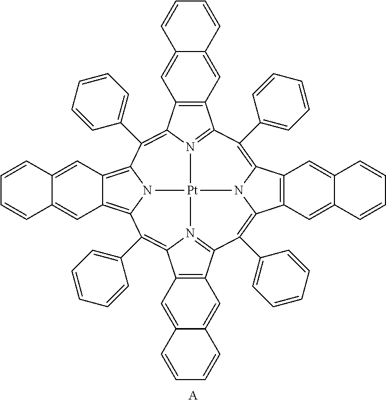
C1=CC2=CC3=C(C=C2C=C1)C1=N2C3=C(C3=CC=CC=C3)C3=C4C=C5C=CC=CC5=CC4=C4N3[Pt]23N2=C(C5=C(C=C6C=CC=CC6=C5)C2=C4C2=CC=CC=C2)C(C2=CC=CC=C2)=C2C4=C(C=C5C(=C4)C=CC=C5)C(=C1C1=CC=CC=C1)N32.[A]
